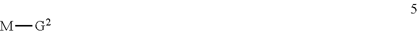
[M][G2]
